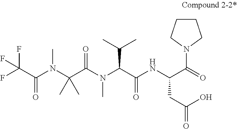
C(C(N(C(C(N(C(C(NC(C(N1CCCC1)=O)CC(O)=O)=O)C(C)C)C)=O)(C)C)C)=O)(F)(F)F
